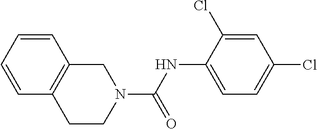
N1(C(NC2=CC=C(Cl)C=C2Cl)=O)CC2=C(CC1)C=CC=C2
